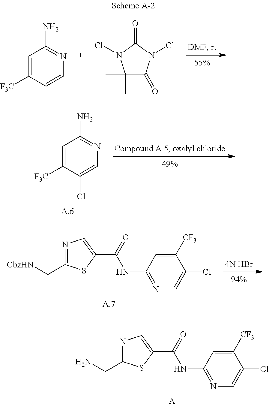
C1=C([F3C])C=CN=C1N.C1(C)(C)C(=O)N(Cl)C(=O)N1Cl.C1=C([F3C])C(Cl)=CN=C1N.[4N HBr].N1=C(C[CbzHN])SC(C(=O)NC2=NC=C(Cl)C([CF3])=C2)=C1.N1=C(CN)SC(C(=O)NC2=NC=C(Cl)C([CF3])=C2)=C1.[A]
